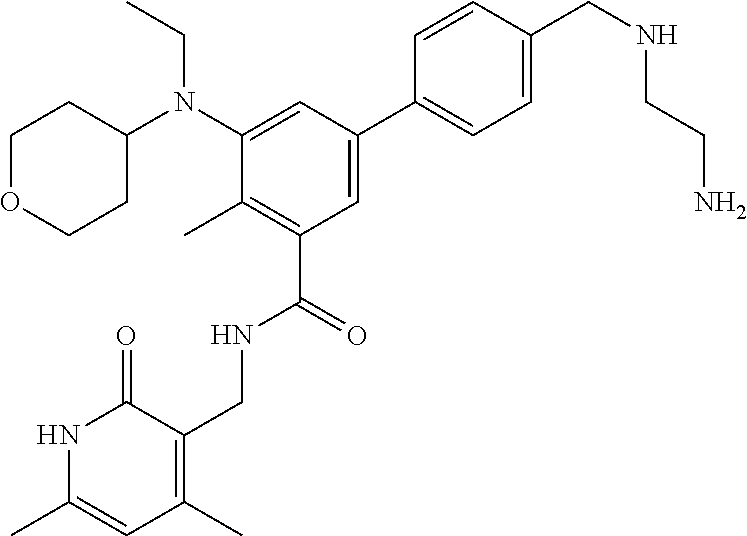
C1=CC(CNCCN)=CC=C1C1=CC(C(=O)NCC2=C(C)C=C(C)NC2=O)=C(C)C(N(C2CCOCC2)CC)=C1
